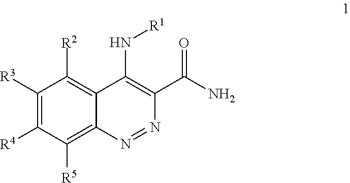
C1([R3])=C([R4])C([R5])=C2C(=C1[R2])C(N[R1])=C(C(=O)N)N=N2
